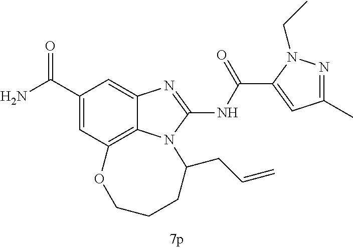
C1(C(N)=O)=CC2=C3C(=C1)N=C(NC(C1=CC(C)=NN1CC)=O)N3C(CC=C)CCCO2
